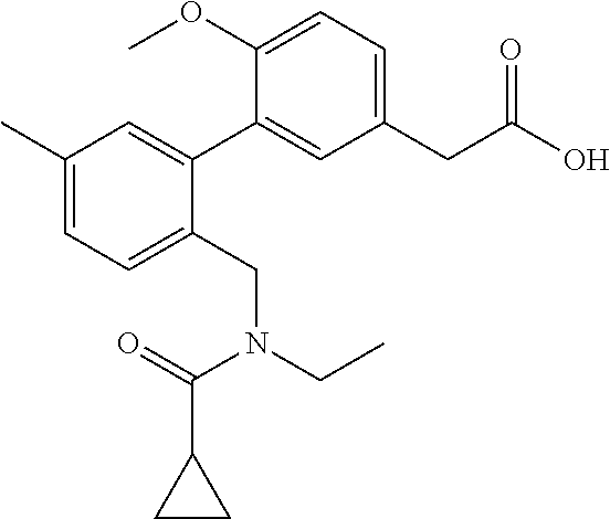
C1(CC(O)=O)=CC=C(OC)C(C2=CC(C)=CC=C2CN(CC)C(=O)C2CC2)=C1
